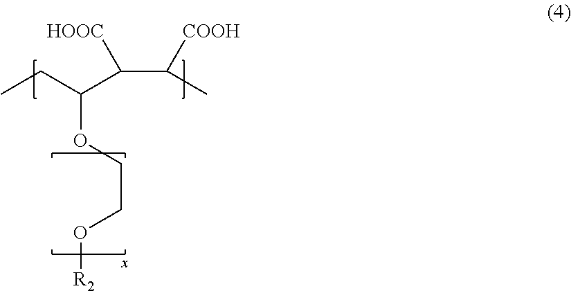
CCC(C(C(C)[COOH])[HOOC])OCCO[R2]
